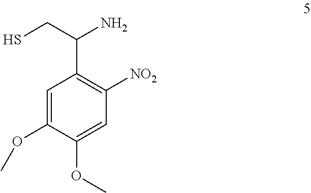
C1=C(OC)C(OC)=CC([NO2])=C1C(CS)N
